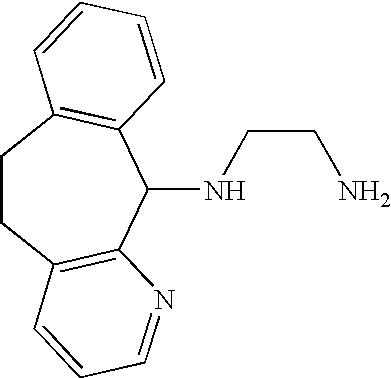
C1CC2=C(C(NCCN)C3=C1C=CC=C3)N=CC=C2
